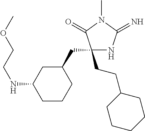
C1(CCC2CCCCC2)(CC2CC(NCCOC)CCC2)NC(=N)N(C)C1=O
